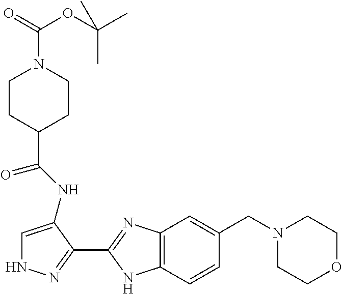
C1=C(NC(C2CCN(C(=O)OC(C)(C)C)CC2)=O)C(C2=NC3=C(N2)C=CC(CN2CCOCC2)=C3)=NN1
